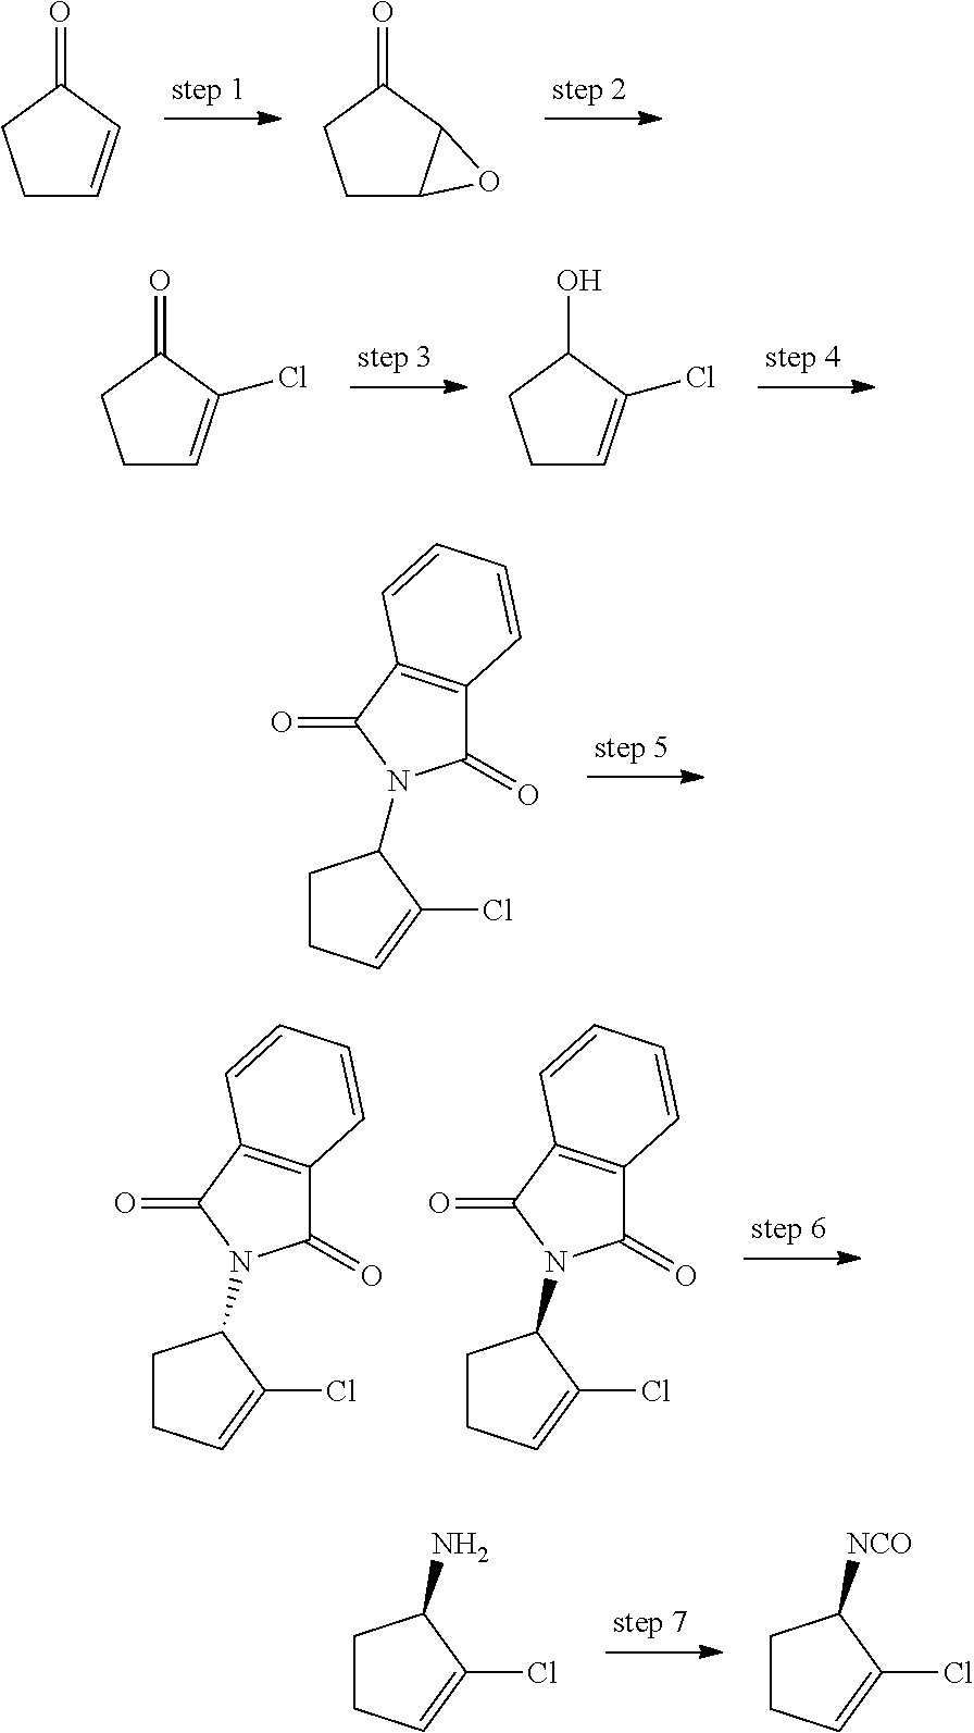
C1C=CC(=O)C1.C1C2C(C(=O)C1)O2.C1C=C(Cl)C(=O)C1.C1C=C(Cl)C(O)C1.C1(=O)C2=C(C(=O)N1C1CCC=C1Cl)C=CC=C2.C1(=O)C2=C(C(=O)N1C1CCC=C1Cl)C=CC=C2.C1(=O)C2=C(C(=O)N1C1CCC=C1Cl)C=CC=C2.NC1CCC=C1Cl.[NCO]C1CCC=C1Cl
